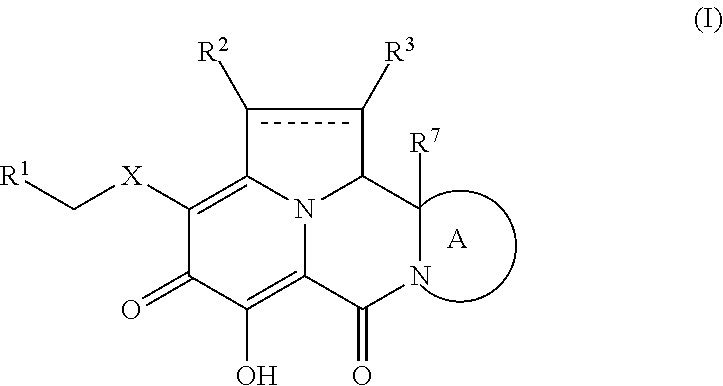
C1([X]C[R1])=C2N3C(=C(O)C1=O)C(=O)NC([R7])C3c([R3])c2[R2].[A]
